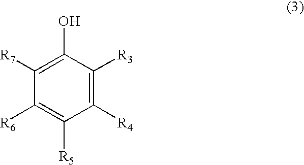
C1([R6])=C([R5])C([R4])=C([R3])C(O)=C1[R7]
